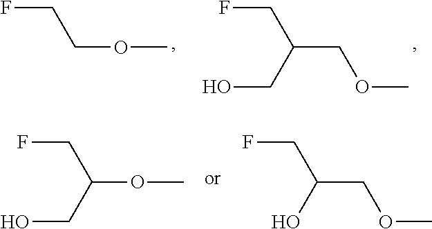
FCCOC.FCC(COC)CO.FCC(OC)CO.FCC(COC)O
